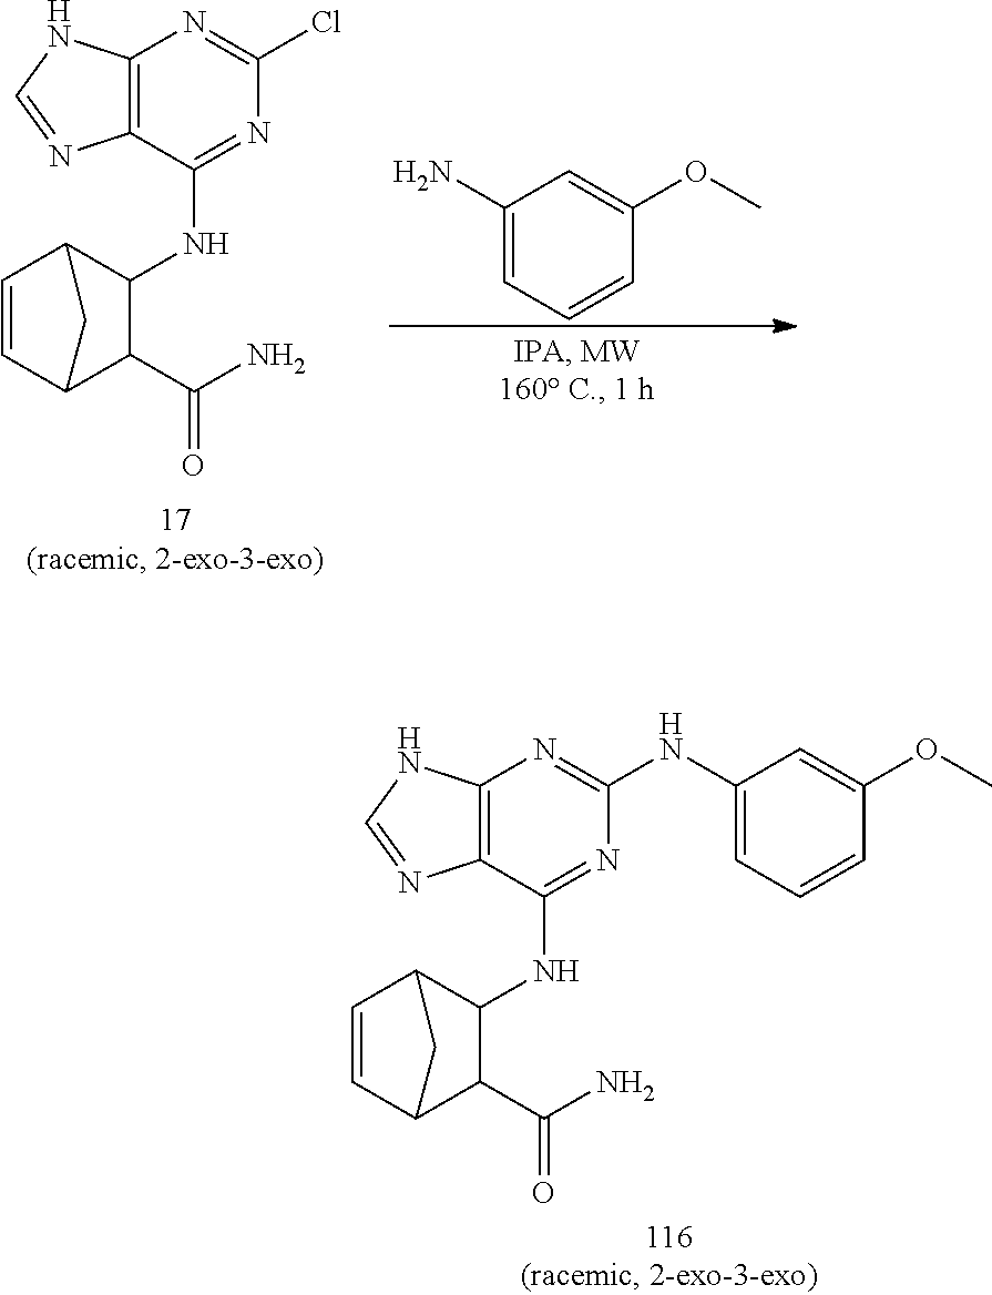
C12=C(C(NC3C(C(N)=O)C4C=CC3C4)=NC(NC3=CC=CC(OC)=C3)=N1)N=CN2.C12=C(C(NC3C(C(N)=O)C4C=CC3C4)=NC(Cl)=N1)N=CN2.C1(N)=CC=CC(OC)=C1
